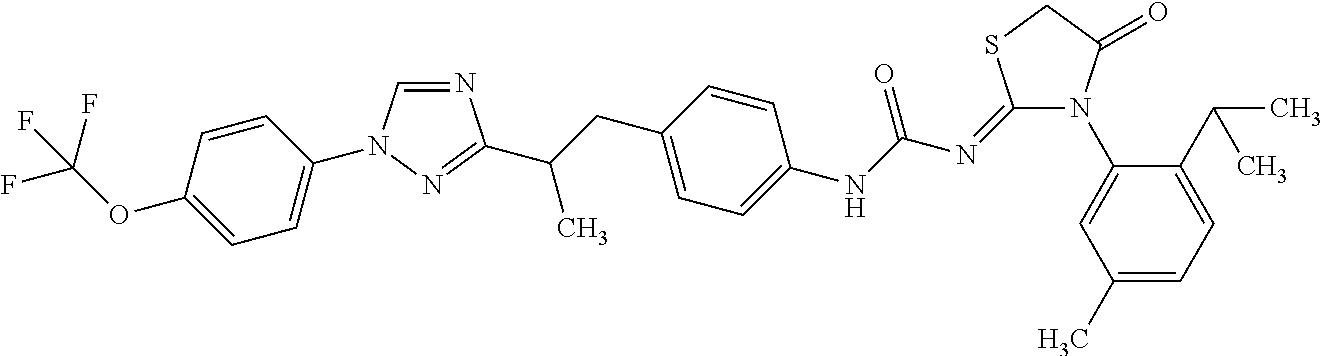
N1=CN(C2=CC=C(OC(F)(F)F)C=C2)N=C1C(CC1=CC=C(NC(=O)N=C2N(C3=CC(C)=CC=C3C(C)C)C(=O)CS2)C=C1)C
